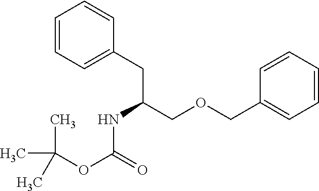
CC(C)(C)OC(=O)NC(CC1=CC=CC=C1)COCC1=CC=CC=C1
